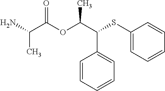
NC(C(OC(C(SC1=CC=CC=C1)C1=CC=CC=C1)C)=O)C
